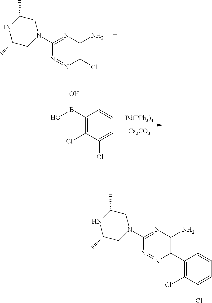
N1=NC(Cl)=C(N)N=C1N1CC(C)NC(C)C1.[Pd(PPh3)4].[Cs2CO3].C1(B(O)O)=C(Cl)C(Cl)=CC=C1.N1=NC(C2=C(Cl)C(Cl)=CC=C2)=C(N)N=C1N1CC(C)NC(C)C1
